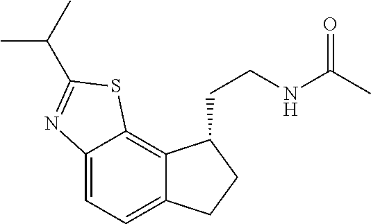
C12=CC=C3C(=C1SC(C(C)C)=N2)C(CCNC(C)=O)CC3
